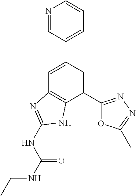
C1=C(C2=CC=CN=C2)C=C(C2=NN=C(C)O2)C2=C1N=C(NC(NCC)=O)N2
